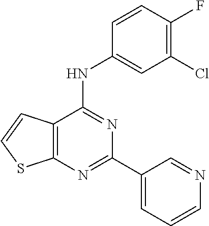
C12=C(C(NC3=CC(Cl)=C(F)C=C3)=NC(C3=CC=CN=C3)=N1)C=CS2
